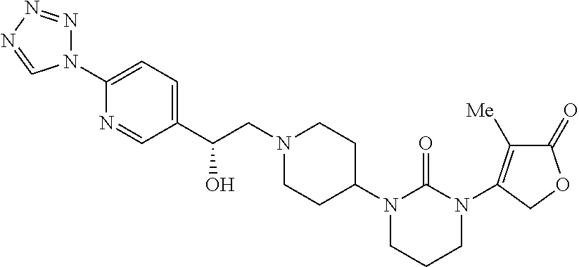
C(CN1CCC(N2CCCN(C3=C([Me])C(=O)OC3)C2=O)CC1)(C1=CC=C(N2N=NN=C2)N=C1)O
